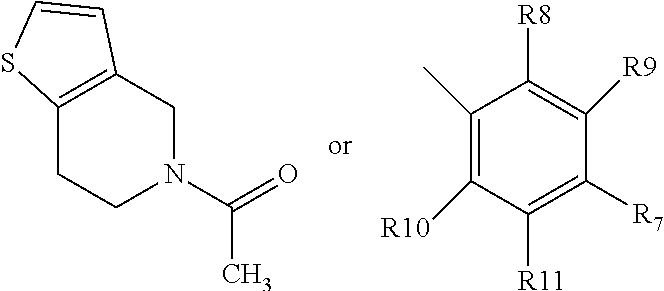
C1(C)=C([R10])C([R11])=C([R7])C([R9])=C1[R8].C12=C(CN(C(C)=O)CC1)C=CS2
